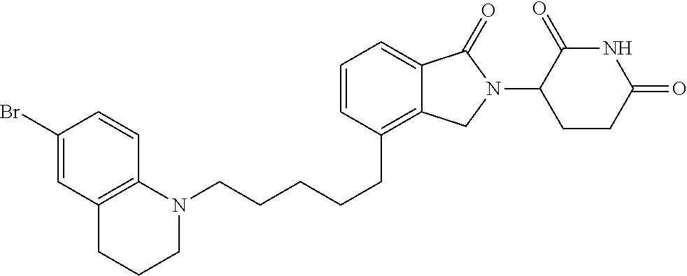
C(CCCC1=C2C(=CC=C1)C(=O)N(C1C(=O)NC(=O)CC1)C2)CN1C2=C(C=C(Br)C=C2)CCC1
